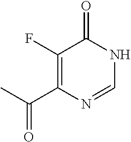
C1(F)=C(C(=O)C)N=CNC1=O
